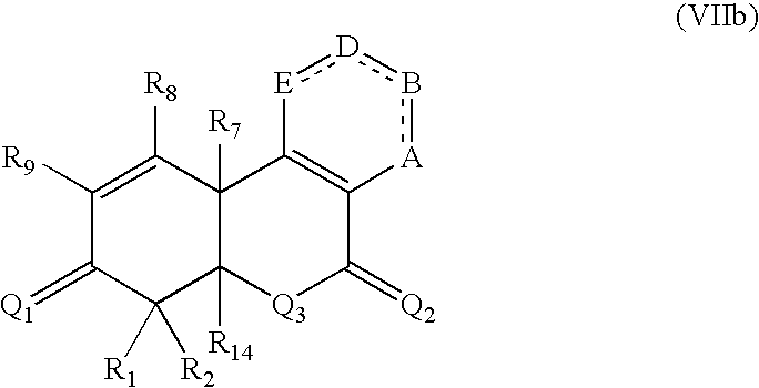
C1([R9])=C([R8])C2([R7])C([R14])(C([R1])([R2])C1=[Q1])[Q3]C(=[Q2])C1=C2[E]:[D]b[A]1
